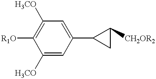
C1([H3CO])=CC(C2CC2[CH2OR2])=CC([H3CO])=C1[R1O]
